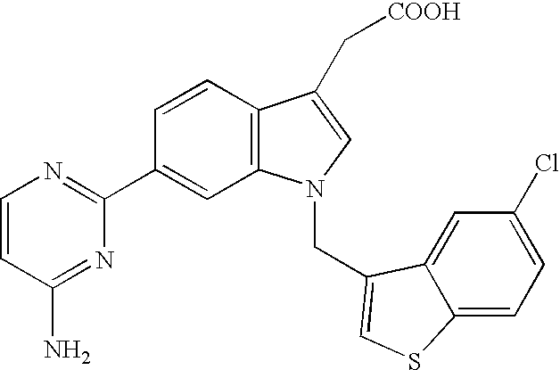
C1=CC2=C(C=C1C1=NC=CC(N)=N1)N(CC1=CSC3=CC=C(Cl)C=C31)C=C2C[COOH]
